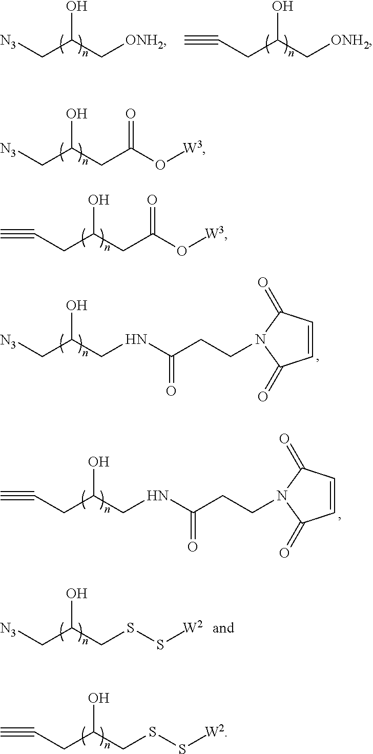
C(C(CC(=O)O[W3])O)[N3].C(C(CC(=O)O[W3])O)C#C.C(C(CSS[W2])O)C#C.C(C(C[ONH2])O)[N3].C(C(C[ONH2])O)C#C.C(C(CSS[W2])O)[N3].C(C(CNC(=O)CCN1C(=O)C=CC1=O)O)[N3].C(C(CNC(=O)CCN1C(=O)C=CC1=O)O)C#C
